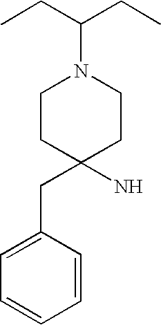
C1=CC(CC2(N)CCN(C(CC)CC)CC2)=CC=C1
